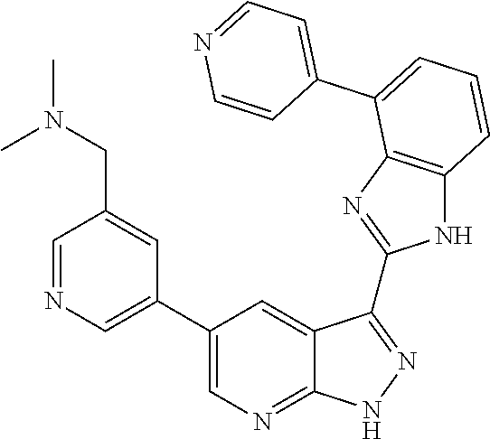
C1=C(C2=CC=CC3=C2N=C(C2=NNC4=NC=C(C5=CN=CC(CN(C)C)=C5)C=C42)N3)C=CN=C1
